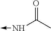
C(N->C)(C)=O
